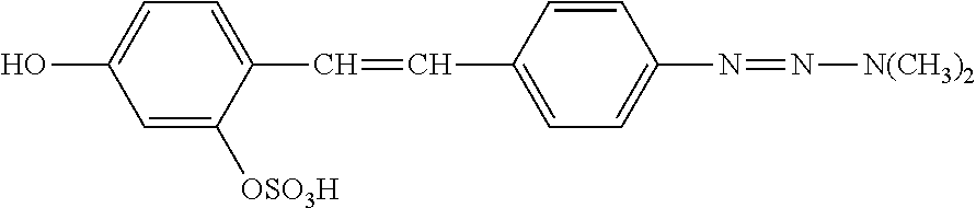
C(C1=CC=C(N=N[N(CH3)2])C=C1)=CC1=CC=C(O)C=C1[OSO3H]
